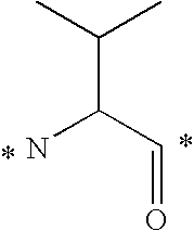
C(C=O)(C(C)C)N
